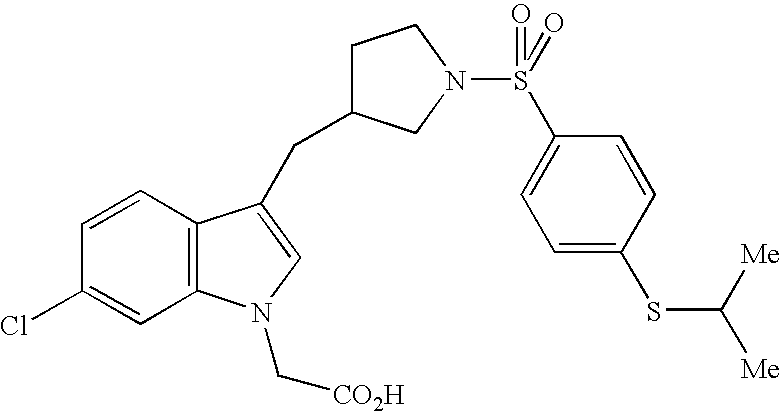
C1=CC2=C(C=C1Cl)N(C[CO2H])C=C2CC1CCN(S(=O)(C2=CC=C(SC([Me])[Me])C=C2)=O)C1
